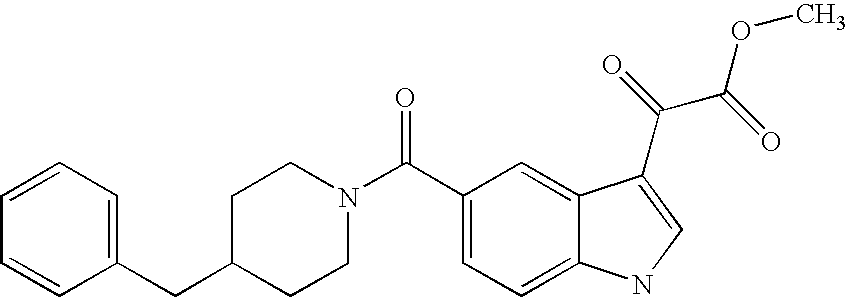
C(C1CCN(C(=O)C2=CC=C3C(=C2)C(C(=O)C(=O)OC)=CN3)CC1)C1=CC=CC=C1
